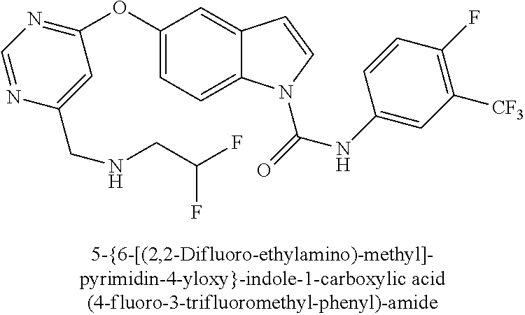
C1(OC2=NC=NC(CNCC(F)F)=C2)=CC=C2C(=C1)C=CN2C(NC1=CC([CF3])=C(F)C=C1)=O
